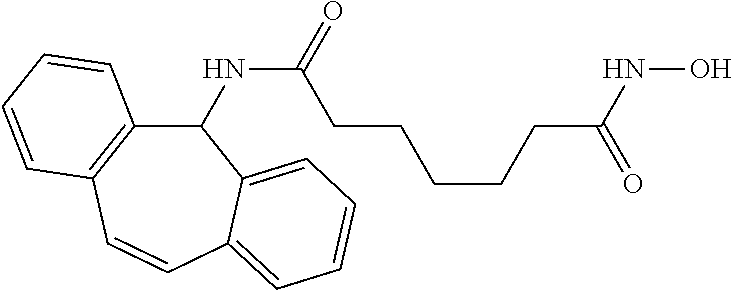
C1(NC(CCCCCC(NO)=O)=O)C2=C(C=CC3=CC=CC=C13)C=CC=C2
